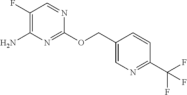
C1(F)=C(N)N=C(OCC2=CN=C(C(F)(F)F)C=C2)N=C1
